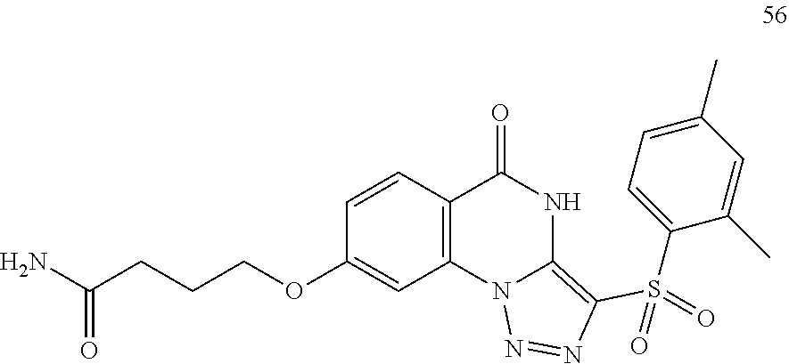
C12=C(C=CC(OCCCC(N)=O)=C1)C(=O)NC1=C(S(C3=CC=C(C)C=C3C)(=O)=O)N=NN21
